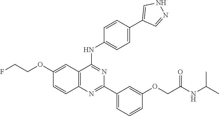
FCCOC1=CC2=C(N=C(C3=CC=CC(OCC(NC(C)C)=O)=C3)N=C2NC2=CC=C(C3=CNN=C3)C=C2)C=C1
